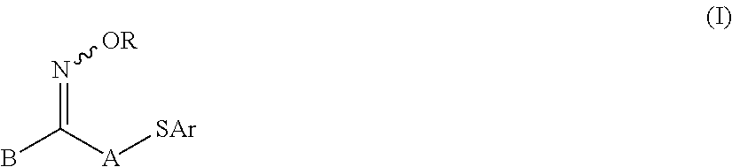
BC([A][SAr])=N[OR]
